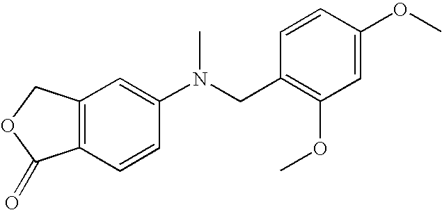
C12=C(COC1=O)C=C(N(CC1=C(OC)C=C(OC)C=C1)C)C=C2
